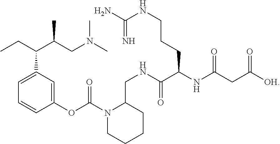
C(NC(=O)C(NC(=O)CC([OH])=O)CCCNC(N)=N)C1N(C(OC2=CC(C(CC)C(CN(C)C)C)=CC=C2)=O)CCCC1
